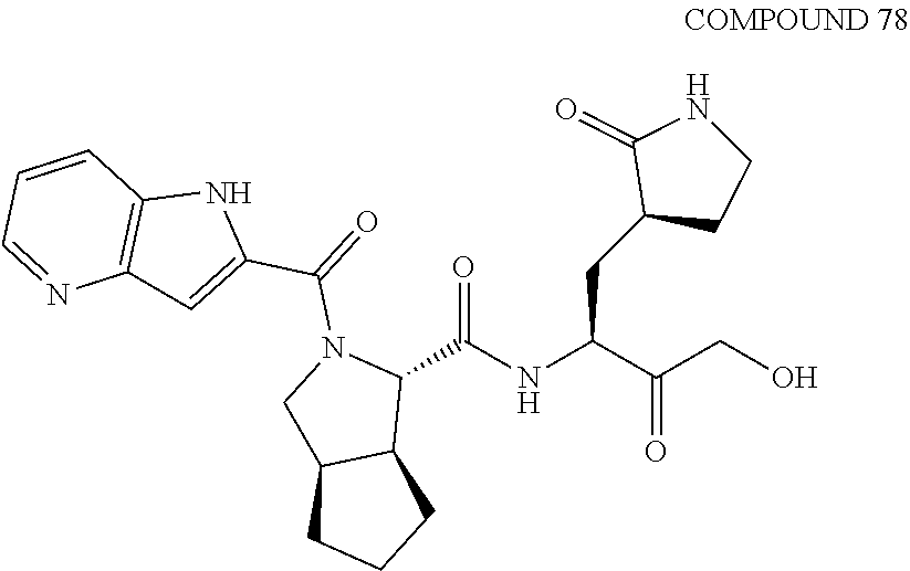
OCC(C(NC(C1N(C(=O)C2=CC3=C(N2)C=CC=N3)CC2C1CCC2)=O)CC1CCNC1=O)=O
